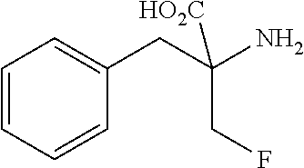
C1=CC=CC=C1CC(N)([HO2C])CF
